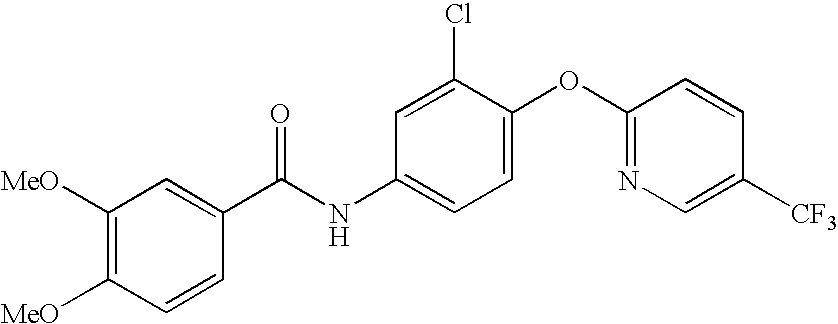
C1([MeO])=C([MeO])C=CC(C(NC2=CC=C(OC3=NC=C([CF3])C=C3)C(Cl)=C2)=O)=C1
